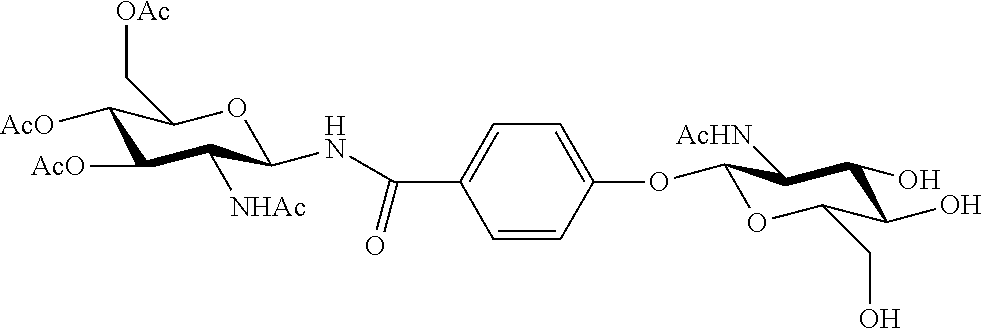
C1([AcO])C([AcO])C([NHAc])C(NC(C2=CC=C(OC3OC(CO)C(O)C(O)C3[AcHN])C=C2)=O)OC1C[OAc]
